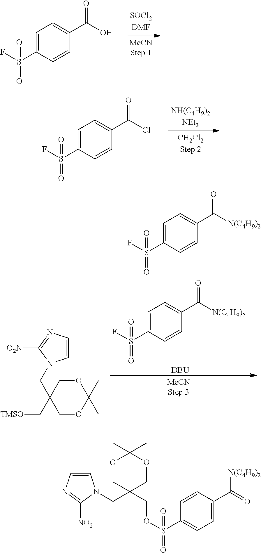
C1=C(S(F)(=O)=O)C=CC(C(O)=O)=C1.C1=C(S(F)(=O)=O)C=CC(C(Cl)=O)=C1.C1=C(S(F)(=O)=O)C=CC(C([N(C4H9)2])=O)=C1.[DBU].C1=CN=C([O2N])N1CC1(C[TMSO])COC(C)(C)OC1.C1=C(S(F)(=O)=O)C=CC(C([N(C4H9)2])=O)=C1.C1=CN=C([NO2])N1CC1(COS(=O)(C2=CC=C(C(=O)[N(C4H9)2])C=C2)=O)COC(C)(C)OC1
